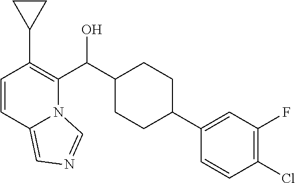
C1=CC2=CN=CN2C(C(C2CCC(C3=CC(F)=C(Cl)C=C3)CC2)O)=C1C1CC1
